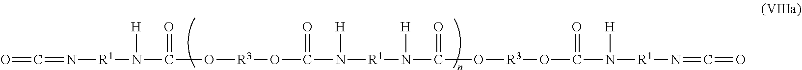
O=C=N[R1]N([H])C(=O)O[R3]OC(=O)N([R1]N([H])C(O[R3]OC(=O)N([H])[R1]N=C=O)=O)[H]
